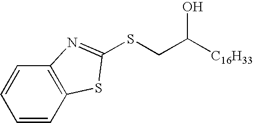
C1=CC2=C(C=C1)N=C(SCC([C16H33])O)S2
